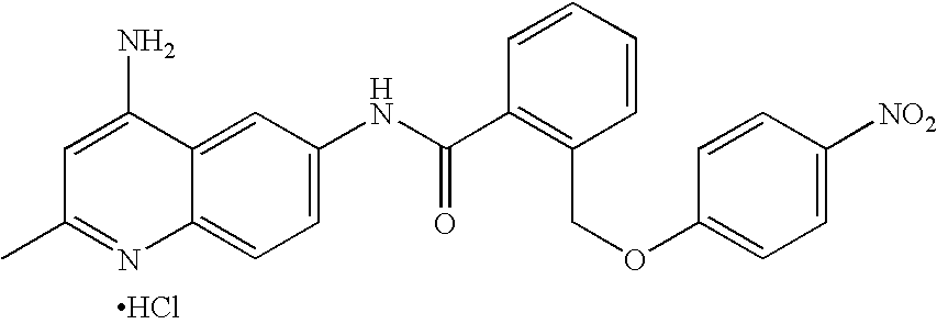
CC1=NC2=CC=C(NC(C3=C(COC4=CC=C([NO2])C=C4)C=CC=C3)=O)C=C2C(N)=C1.Cl
